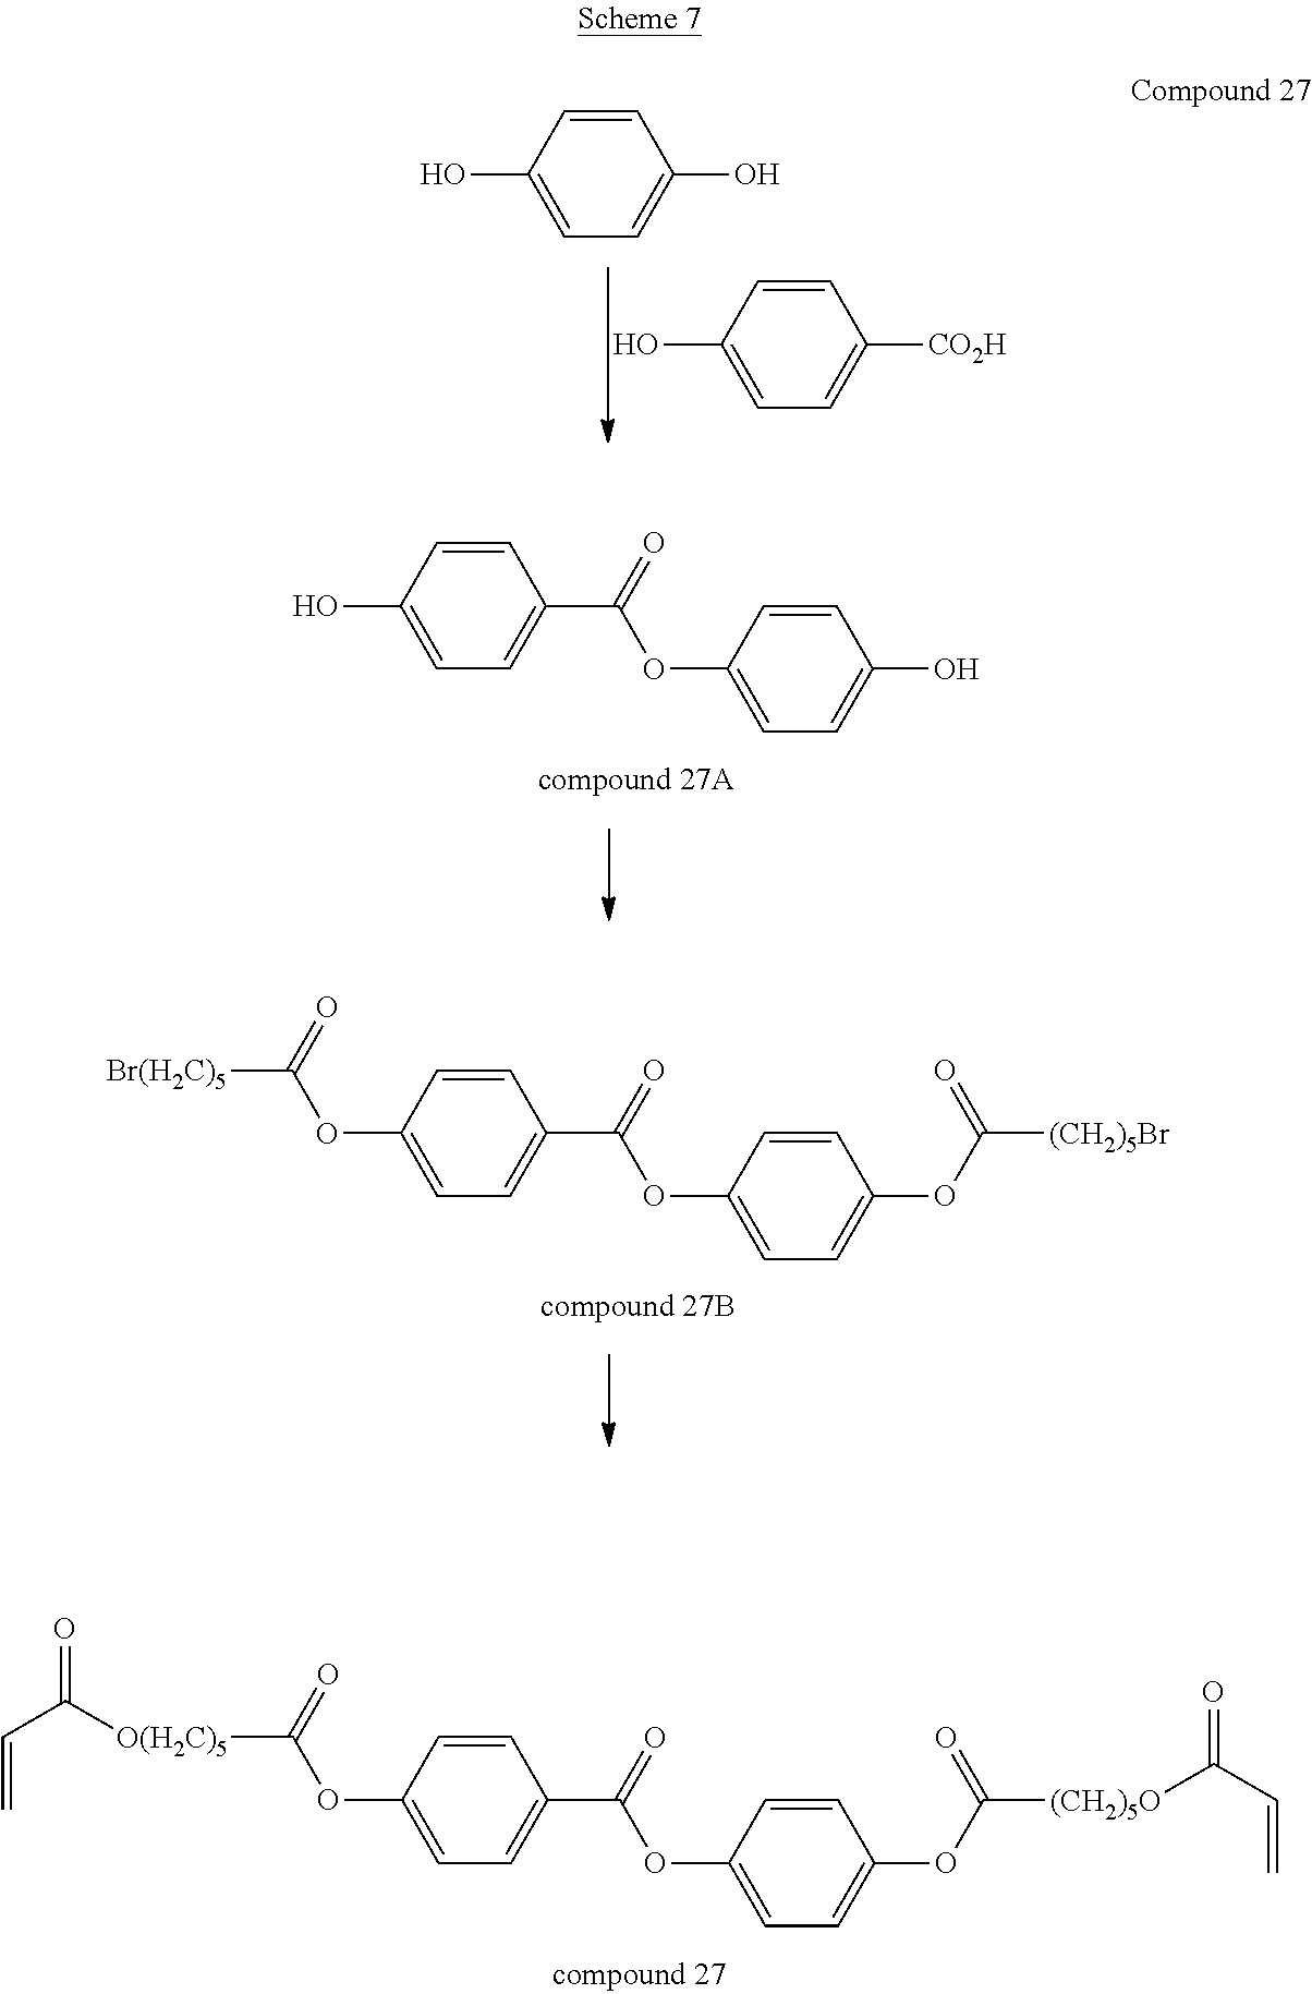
O(C1=CC=C(C(OC2=CC=C(OC(=O)[(CH2)5O]C(C=C)=O)C=C2)=O)C=C1)C(=O)[O(H2C)5]C(C=C)=O.OC1=CC=C([CO2H])C=C1.OC1=CC=C(O)C=C1.OC1=CC=C(C(OC2=CC=C(O)C=C2)=O)C=C1.O(C1=CC=C(C(OC2=CC=C(OC(=O)[(CH2)5Br])C=C2)=O)C=C1)C(=O)[Br(H2C)5]
